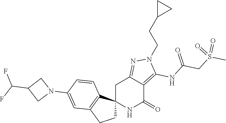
C12(NC(=O)C3=C(NC(CS(C)(=O)=O)=O)N(CCC4CC4)N=C3C1)CCC1=C2C=CC(N2CC(C(F)F)C2)=C1
